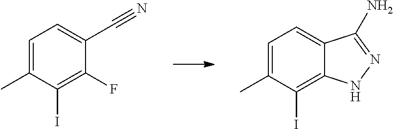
C1=C(C)C(I)=C(F)C(C#N)=C1.C1=C(C)C(I)=C2C(=C1)C(N)=NN2
